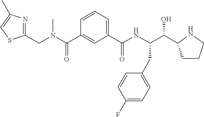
C1=CC=C(C(NC(C(O)C2CCCN2)CC2=CC=C(F)C=C2)=O)C=C1C(=O)N(C)CC1=NC(C)=CS1
